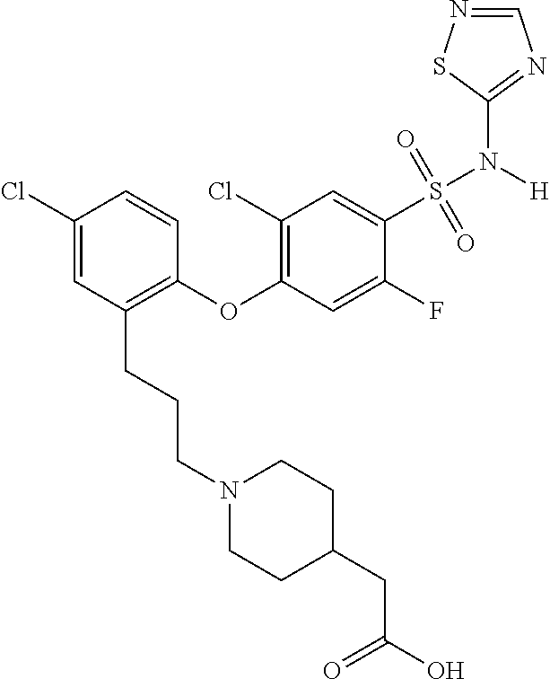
C1(Cl)=CC(CCCN2CCC(CC(O)=O)CC2)=C(OC2=C(Cl)C=C(S(N(C3=NC=NS3)[H])(=O)=O)C(F)=C2)C=C1
